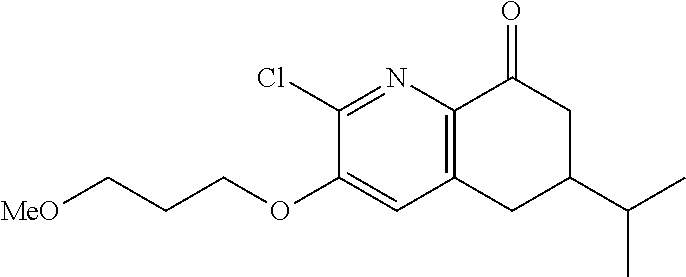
C1(Cl)=NC2=C(C=C1OCCC[MeO])CC(C(C)C)CC2=O
